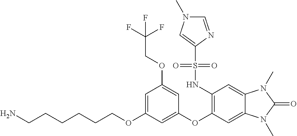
C1=C(OCCCCCCN)C=C(OC2=C(NS(C3=CN(C)C=N3)(=O)=O)C=C3C(=C2)N(C)C(=O)N3C)C=C1OCC(F)(F)F
